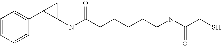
C1=CC=CC(C2C(NC(CCCCCNC(CS)=O)=O)C2)=C1
